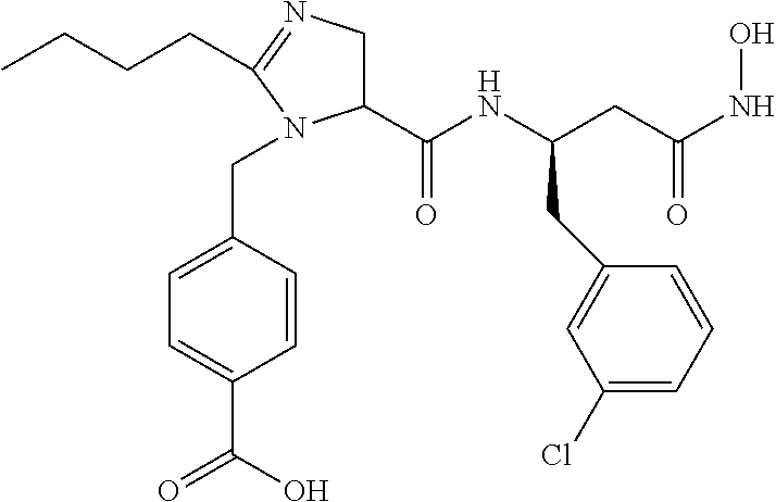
C1=CC(CN2C(C(=O)NC(CC(=O)NO)CC3=CC(Cl)=CC=C3)CN=C2CCCC)=CC=C1C(O)=O
